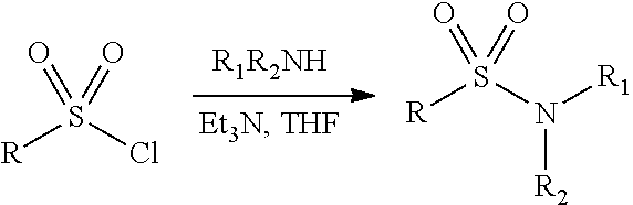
[R]S(Cl)(=O)=O.[R]S(N([R1])[R2])(=O)=O
